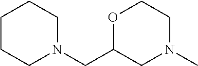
C1CCN(CC2CN(C)CCO2)CC1
